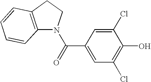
C12=C(CCN1C(=O)C1=CC(Cl)=C(O)C(Cl)=C1)C=CC=C2
